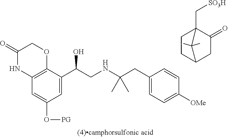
C12=C(C=C(O[PG])C=C1C(CNC(CC1=CC=C([OMe])C=C1)(C)C)O)NC(=O)CO2.C1CC2CC(=O)C1(C[SO3H])C2(C)C
